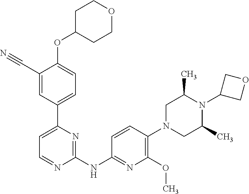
O(C1=CC=C(C2=CC=NC(NC3=NC(OC)=C(N4CC(C)N(C5COC5)C(C)C4)C=C3)=N2)C=C1C#N)C1CCOCC1
